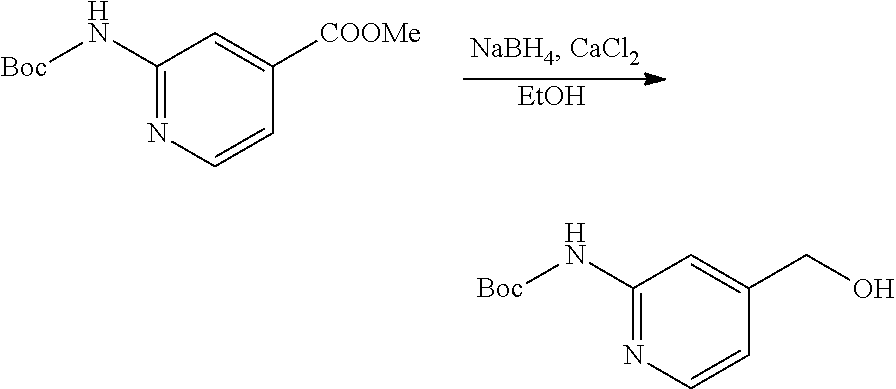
[EtOH].C1(N[Boc])=NC=CC([COOMe])=C1.C1(N[Boc])=NC=CC(CO)=C1
